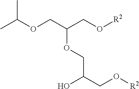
[R2]OCC(COC(C)C)OCC(CO[R2])O
